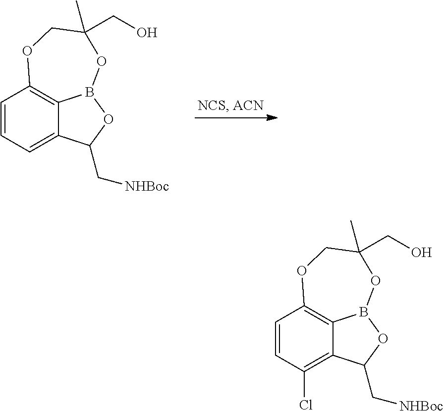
C1=CC(Cl)=C2C3=C1OCC(C)(CO)OB3OC2C[NHBoc].C1=CC=C2C3=C1OCC(C)(CO)OB3OC2C[NHBoc]
